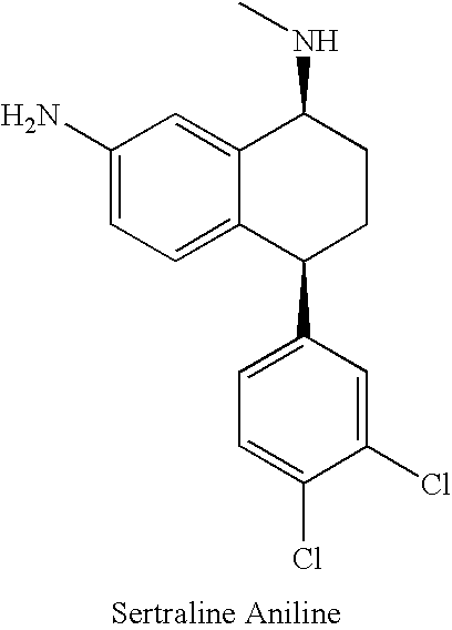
C1(N)=CC=C2C(=C1)C(NC)CCC2C1=CC=C(Cl)C(Cl)=C1
